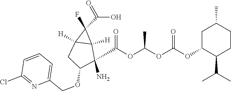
O=C(O)C1(F)C2([H])C1([H])C(N)(C(OC(OC(=O)OC1C(C(C)C)CCC(C)C1)C)=O)C(OCC1=CC=CC(Cl)=N1)C2
